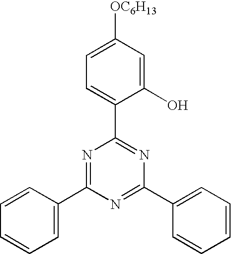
C1=C(C2=NC(C3=CC=C([OC6H13])C=C3O)=NC(C3=CC=CC=C3)=N2)C=CC=C1
